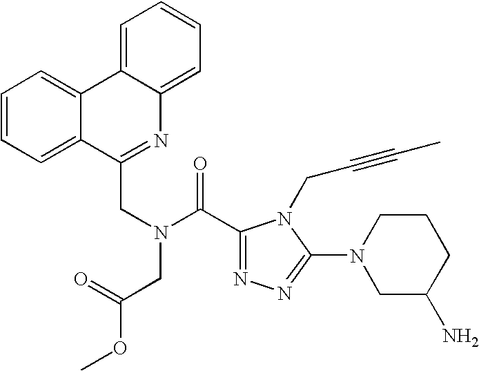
C12=CC=CC=C1C(CN(C(=O)C1=NN=C(N3CC(N)CCC3)N1CC#CC)CC(OC)=O)=NC1=CC=CC=C21
